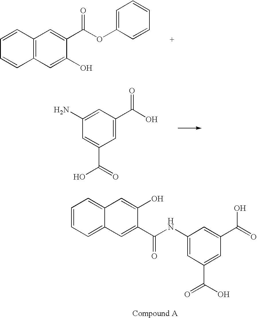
C1=CC=CC2=C1C=C(C(OC1=CC=CC=C1)=O)C(O)=C2.C1=C(C(O)=O)C=C(N)C=C1C(O)=O.C1=CC=C2C(=C1)C=C(O)C(C(NC1=CC(C(=O)O)=CC(C(=O)O)=C1)=O)=C2
